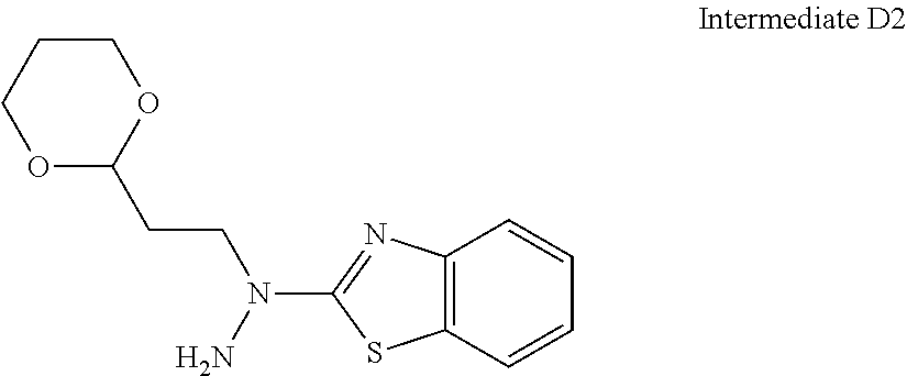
C1CCOC(CCN(C2=NC3=C(S2)C=CC=C3)N)O1
